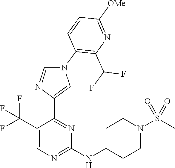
N1(C2=C(C(F)F)N=C([OMe])C=C2)C=NC(C2=NC(NC3CCN(S(C)(=O)=O)CC3)=NC=C2C(F)(F)F)=C1
